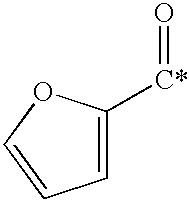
C1=C([C*]=O)OC=C1
